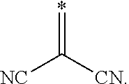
[NC]C([CN])=*
